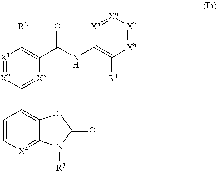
C1=C[X4]=C2C(=C1C1=[X3]C(C(NC3=C([R1])[X8]=[X7][X6]=[X5]3)=O)=C([R2])[X1]=[X2]1)OC(=O)N2[R3]
